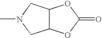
C12C(OC(=O)O1)CN(C)C2
